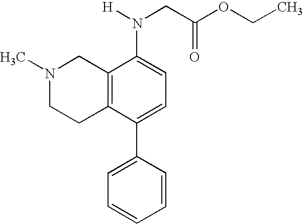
C12=C(C(C3=CC=CC=C3)=CC=C1N(CC(OCC)=O)[H])CCN(C)C2
